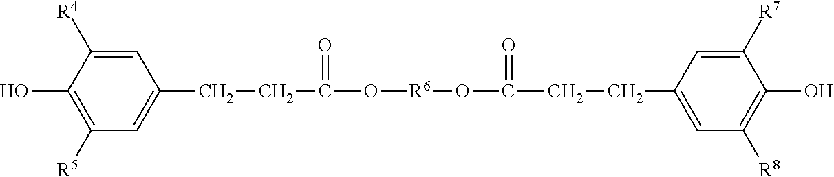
C1(O)=C([R5])C=C(CCC(O[R6]OC(CCC2=CC([R8])=C(O)C([R7])=C2)=O)=O)C=C1[R4]
